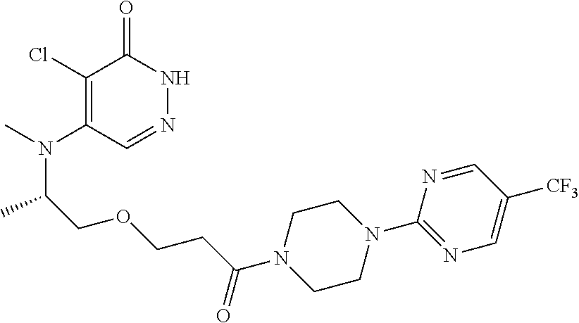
C1(Cl)=C(N(C(COCCC(N2CCN(C3=NC=C([CF3])C=N3)CC2)=O)C)C)C=NNC1=O
